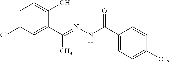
C1=C(Cl)C=C(C(=NNC(C2=CC=C([CF3])C=C2)=O)C)C(O)=C1
